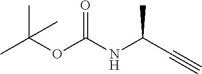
C(C(NC(=O)OC(C)(C)C)C)#C
